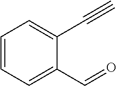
C1(C#C)=CC=CC=C1C=O
